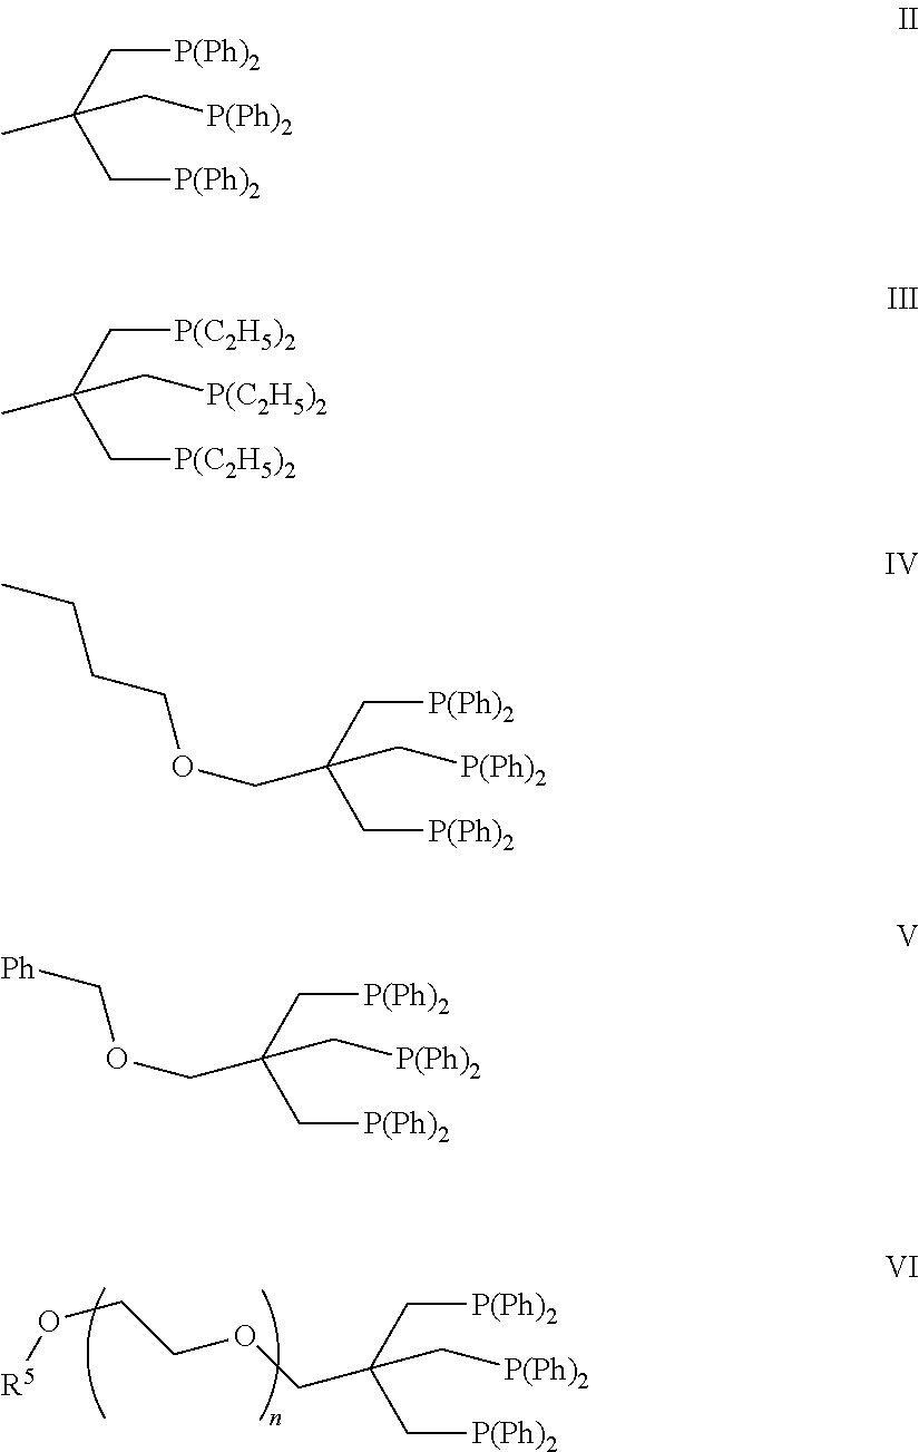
C(C[P(Ph)2])(C[P(Ph)2])(COCCO[R5])C[P(Ph)2].C(C[P(Ph)2])(C[P(Ph)2])(C)C[P(Ph)2].C(C[P(C2H5)2])(C[P(C2H5)2])(C)C[P(C2H5)2].C(C[P(Ph)2])(C[P(Ph)2])(COCCCC)C[P(Ph)2].C(C[P(Ph)2])(C[P(Ph)2])(COC[Ph])C[P(Ph)2]
